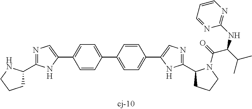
C1C(C2=NC=C(C3=CC=C(C4=CC=C(C5=CN=C(C6CCCN6C(C(C(C)C)NC6=NC=CC=N6)=O)N5)C=C4)C=C3)N2)NCC1
